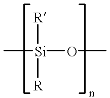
[R][Si]([R])(OC)C
